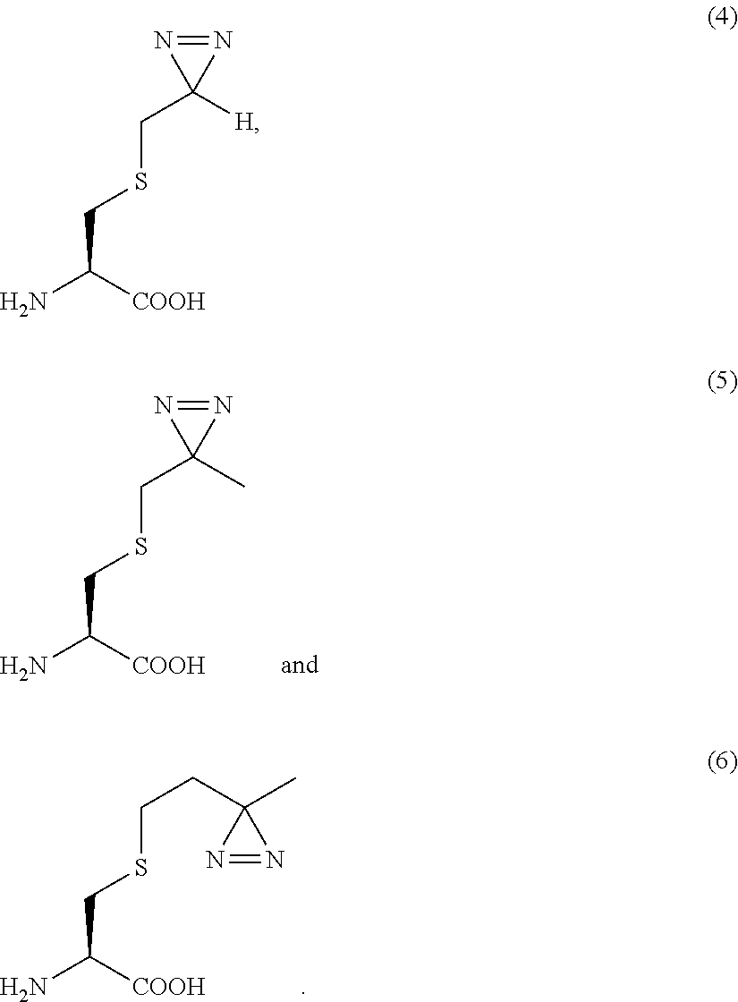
C1(CSCC(N)[COOH])([H])N=N1.C1(CSCC(N)[COOH])(C)N=N1.C(CSCC(N)[COOH])C1(C)N=N1
